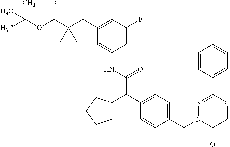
C1=C(NC(C(C2=CC=C(CN3C(=O)COC(C4=CC=CC=C4)=N3)C=C2)C2CCCC2)=O)C=C(F)C=C1CC1(C(OC(C)(C)C)=O)CC1
